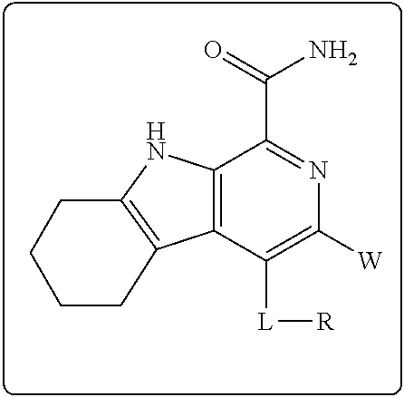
C12=C(C([L][R])=C([W])N=C1C(=O)N)C1=C(N2)CCCC1
